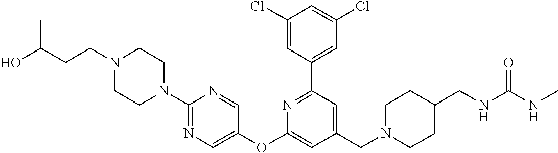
C1(Cl)=CC(C2=NC(OC3=CN=C(N4CCN(CCC(O)C)CC4)N=C3)=CC(CN3CCC(CNC(NC)=O)CC3)=C2)=CC(Cl)=C1
